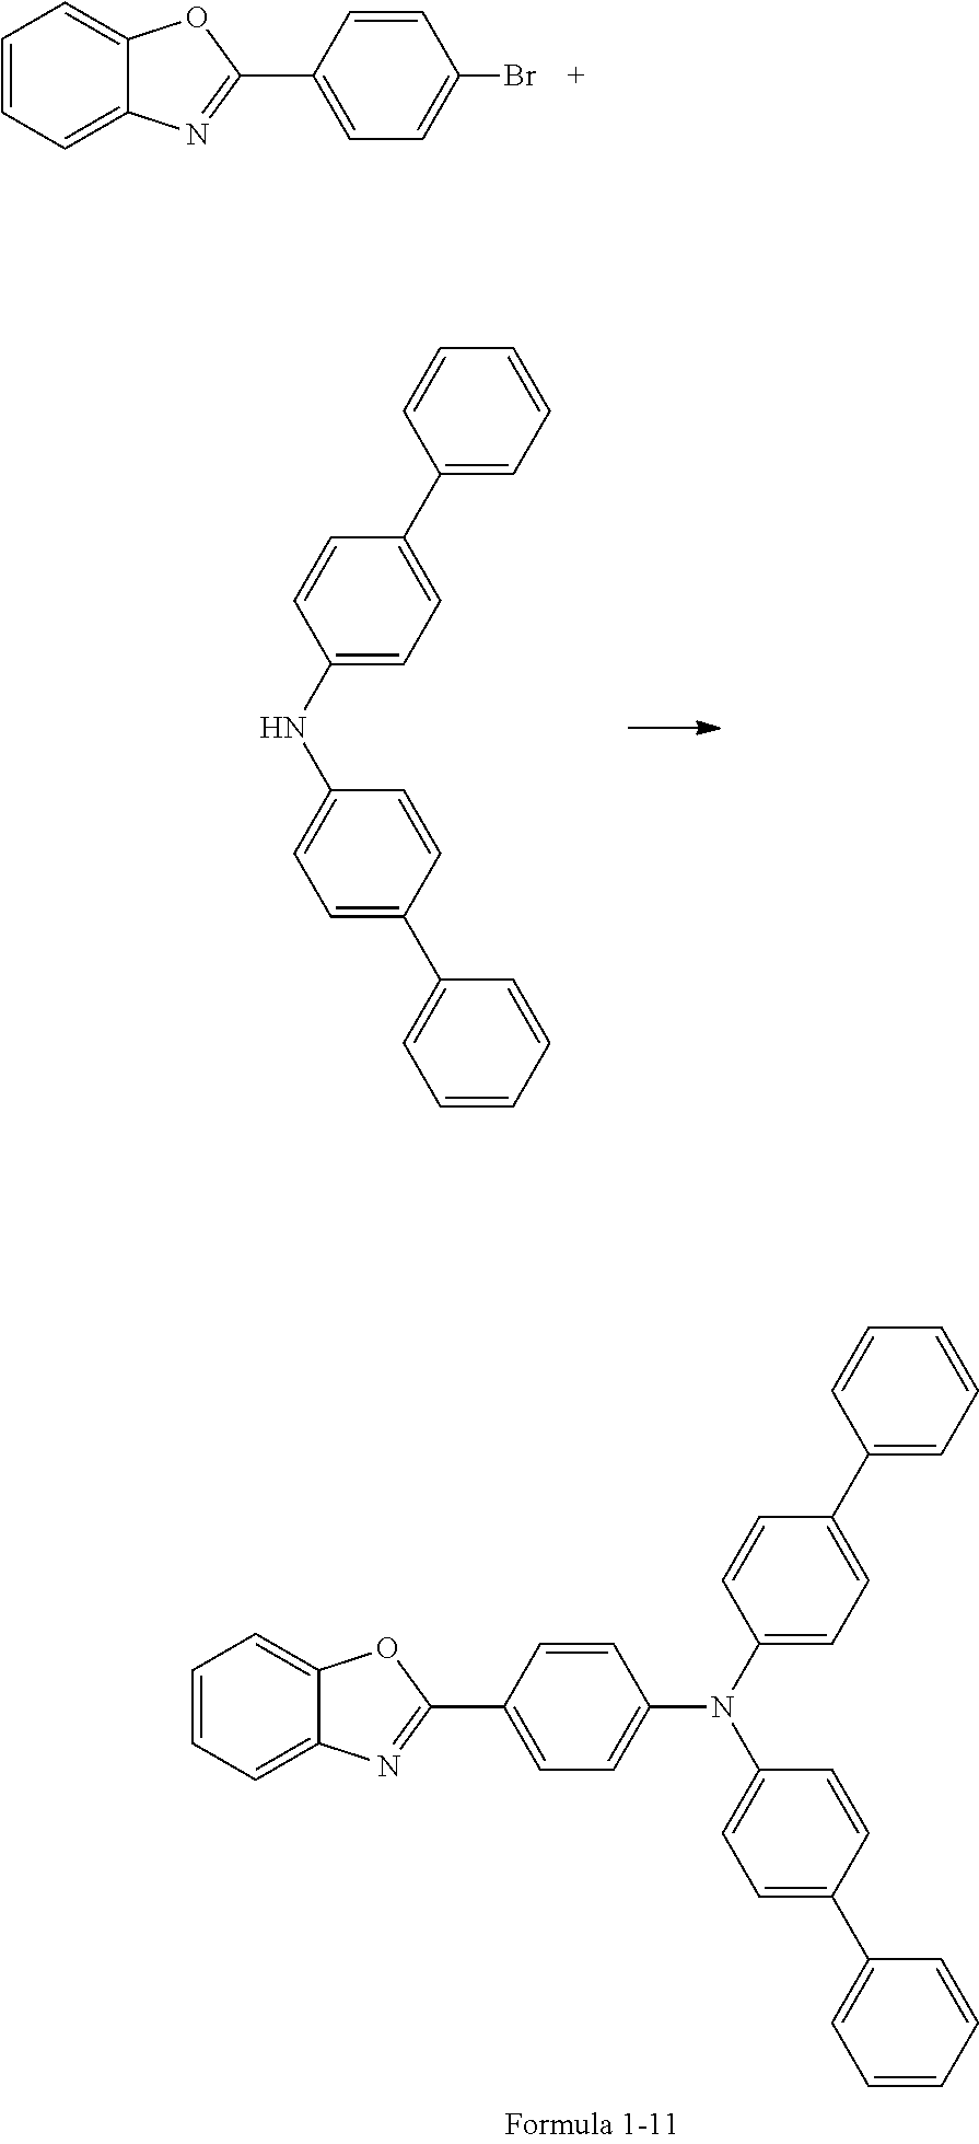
C1=CC=C2C(=C1)OC(C1=CC=C(Br)C=C1)=N2.N(C1=CC=C(C2=CC=CC=C2)C=C1)C1=CC=C(C2=CC=CC=C2)C=C1.C1=CC=C2C(=C1)OC(C1=CC=C(N(C3=CC=C(C4=CC=CC=C4)C=C3)C3=CC=C(C4=CC=CC=C4)C=C3)C=C1)=N2
